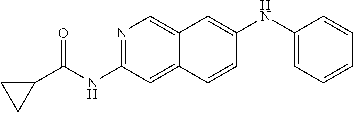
N1=C(NC(C2CC2)=O)C=C2C(=C1)C=C(NC1=CC=CC=C1)C=C2
